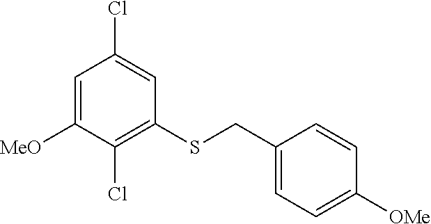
C1=C([MeO])C(Cl)=C(SCC2=CC=C([OMe])C=C2)C=C1Cl
